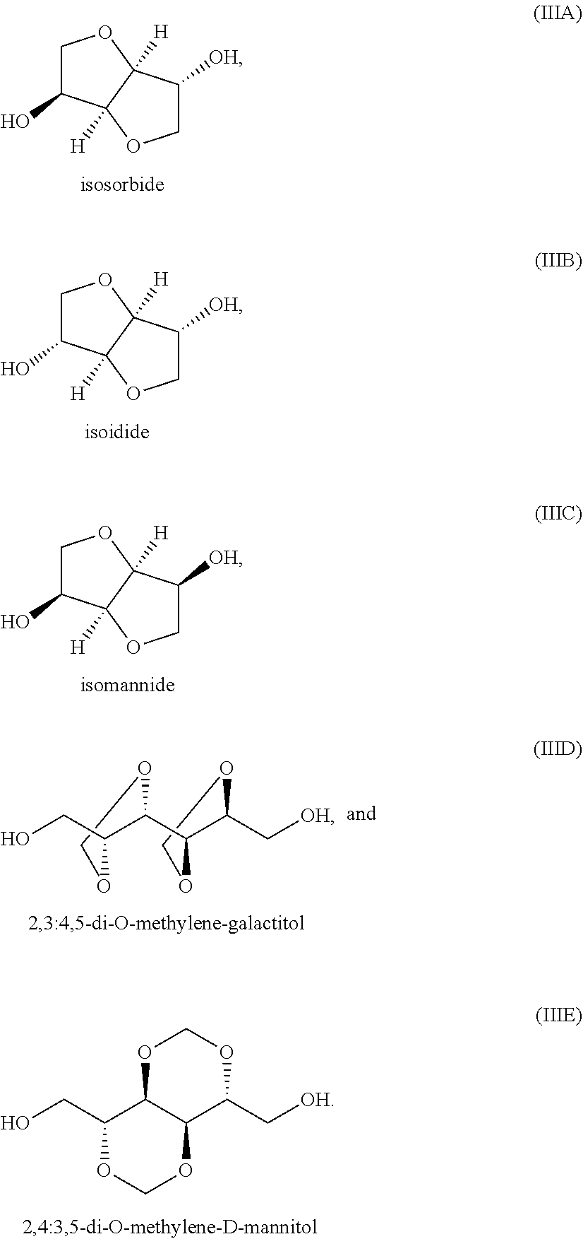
C1C(O)C2([H])C([H])(O1)C([OH])CO2.C1C(O)C2([H])C([H])(O1)C([OH])CO2.C1C(O)C2([H])C([H])(O1)C([OH])CO2.C1(CO)OCOC2C1OCOC2C[OH].OCC1C(C2C(C[OH])OCO2)OCO1
